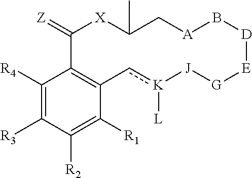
C1([R4])=C([R3])C([R2])=C([R1])C2=C1C(=[Z])[X]C(C)C[A]B[D][E][G][J][K]([L])c2
